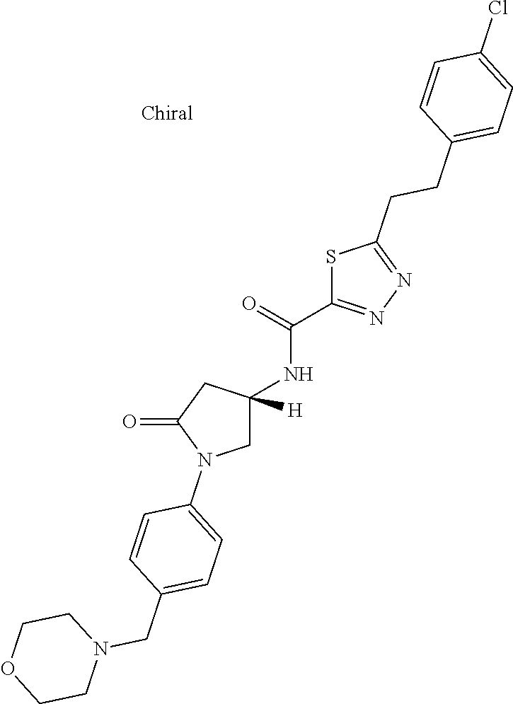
S1C(C(=O)NC2([H])CN(C3=CC=C(CN4CCOCC4)C=C3)C(=O)C2)=NN=C1CCC1=CC=C(Cl)C=C1
